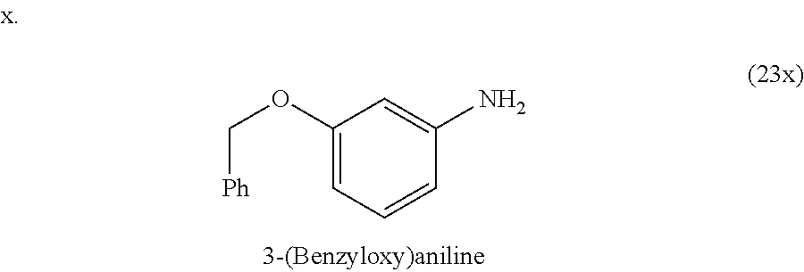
C1=C(OC[Ph])C=C(N)C=C1
